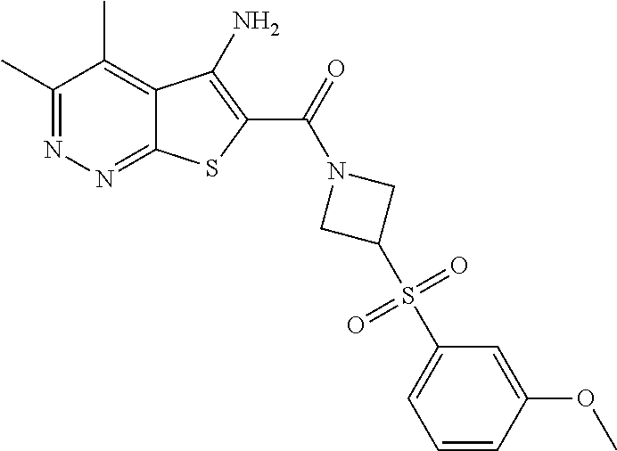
C1(C)=NN=C2C(=C1C)C(N)=C(C(=O)N1CC(S(C3=CC=CC(OC)=C3)(=O)=O)C1)S2
